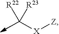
C([X][Z])([R23])[R22]
